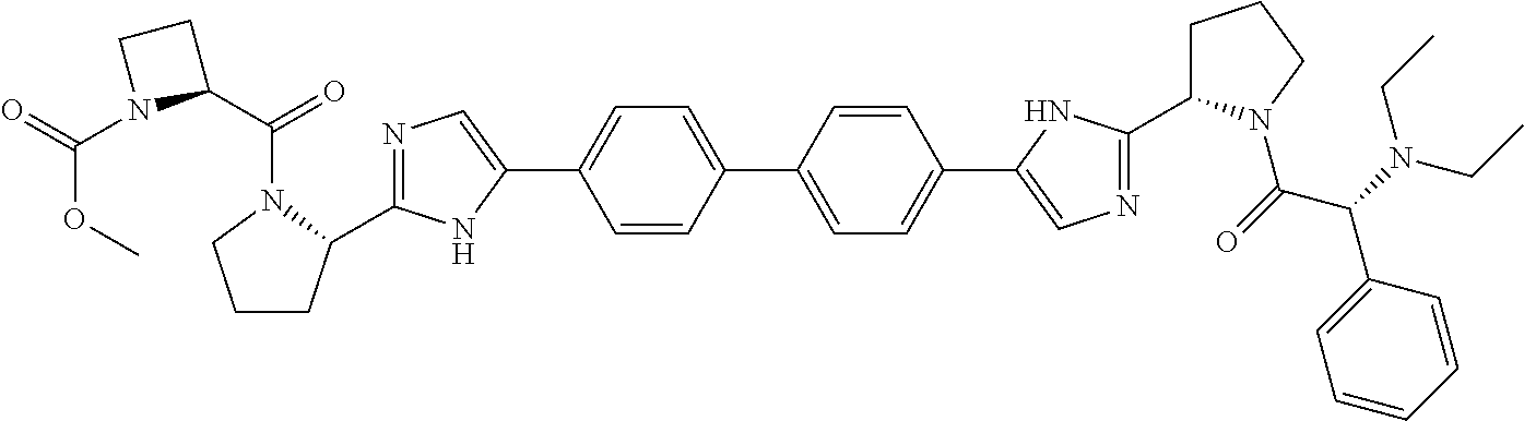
N1=C(C2CCCN2C(C2CCN2C(=O)OC)=O)NC(C2=CC=C(C3=CC=C(C4=CN=C(C5CCCN5C(=O)C(N(CC)CC)C5=CC=CC=C5)N4)C=C3)C=C2)=C1
